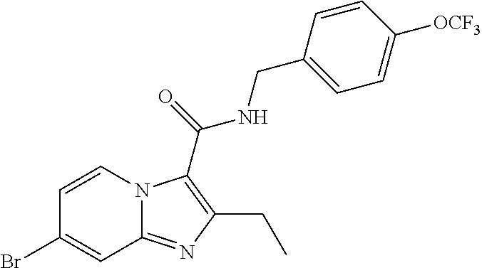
C1=CN2C(=NC(CC)=C2C(=O)NCC2=CC=C([OCF3])C=C2)C=C1Br
